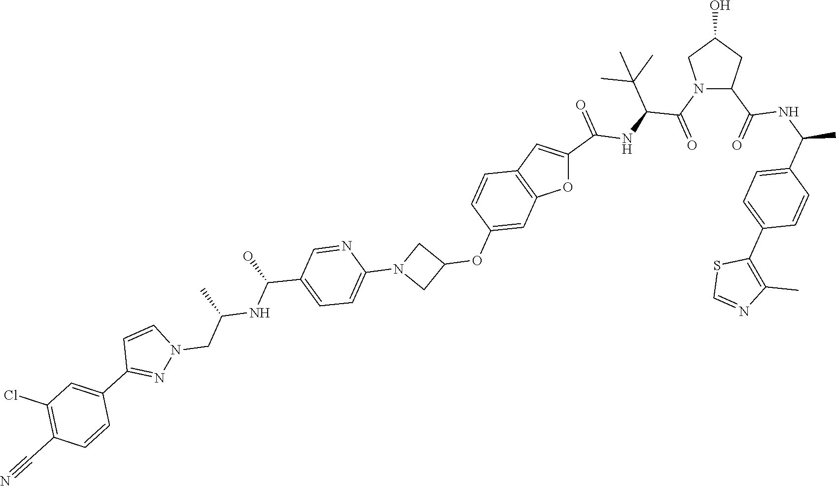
C1(C(NC(C(N2C(C(=O)NC(C)C3=CC=C(C4=C(C)N=CS4)C=C3)CC(O)C2)=O)C(C)(C)C)=O)=CC2=C(O1)C=C(OC1CN(C3=CC=C(C(O)NC(C)CN4C=CC(C5=CC(Cl)=C(C#N)C=C5)=N4)C=N3)C1)C=C2
